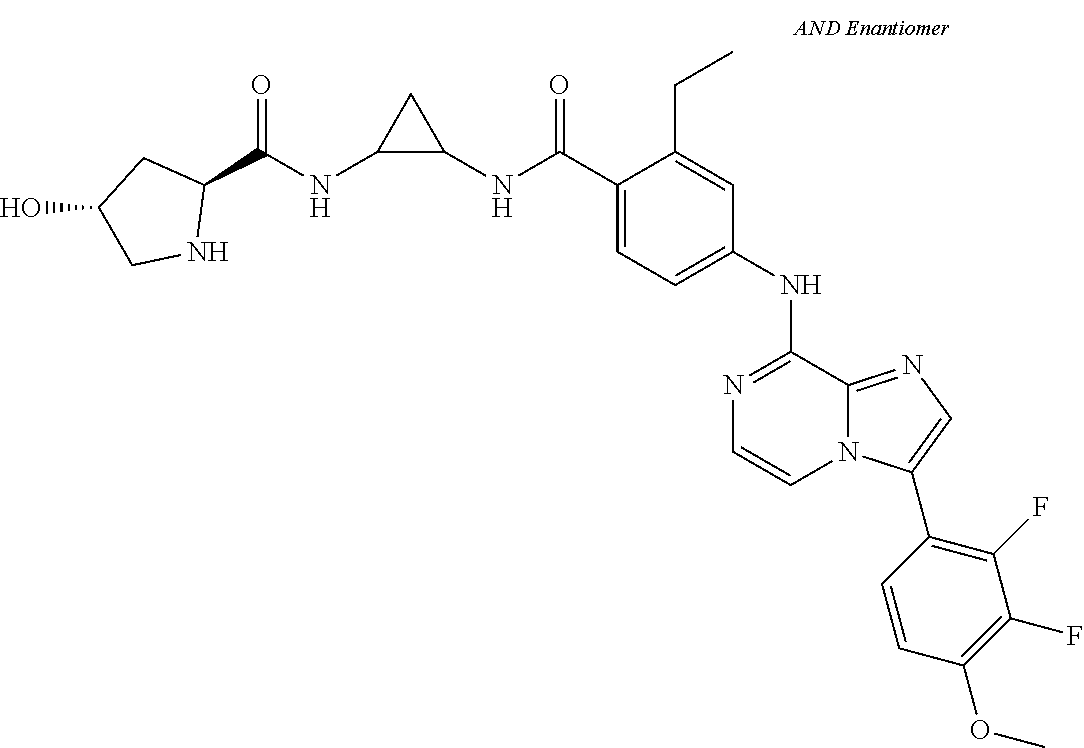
N1=C(NC2=CC=C(C(NC3CC3NC(C3CC(O)CN3)=O)=O)C(CC)=C2)C2=NC=C(C3=C(F)C(F)=C(OC)C=C3)N2C=C1
